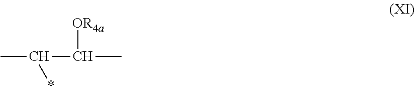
C(C(C)[OR4a])(C)*
